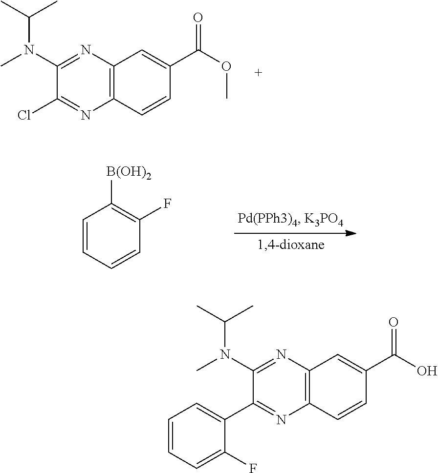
C12=C(C=CC(C(OC)=O)=C1)N=C(Cl)C(N(C)C(C)C)=N2.C1=CC=CC(F)=C1[B(OH)2].C12=C(C=CC(C(O)=O)=C1)N=C(C1=CC=CC=C1F)C(N(C)C(C)C)=N2
